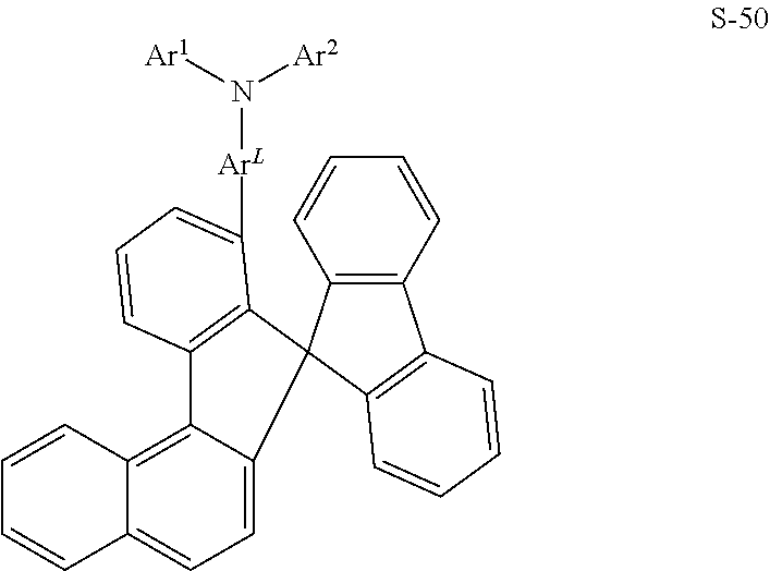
C12(C3=C(C=CC=C3[ArL]N([Ar2])[Ar1])C3=C4C(=CC=C13)C=CC=C4)C1=C(C3=C2C=CC=C3)C=CC=C1
